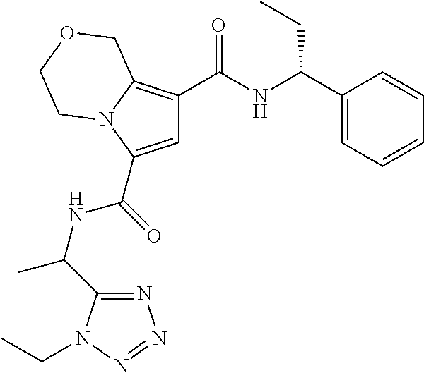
C(=O)(C1=CC(C(NC(C2=CC=CC=C2)CC)=O)=C2N1CCOC2)NC(C1=NN=NN1CC)C
